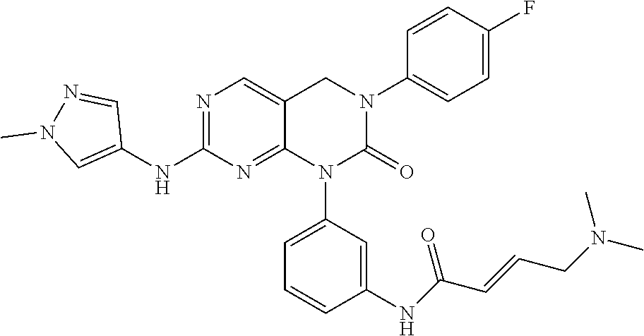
C1(F)=CC=C(N2CC3=CN=C(NC4=CN(C)N=C4)N=C3N(C3=CC=CC(NC(C=CCN(C)C)=O)=C3)C2=O)C=C1
